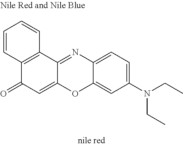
C1(N(CC)CC)=CC=C2C(=C1)OC1=CC(=O)C3=C(C1=N2)C=CC=C3
